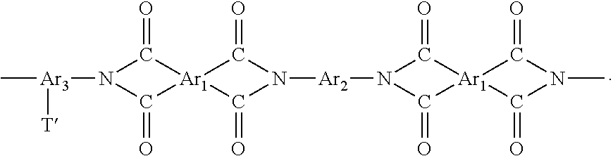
C[Ar3](N1C(=O)[Ar1]2(C1=O)C(=O)N([Ar2]N1C(=O)[Ar1]3(C1=O)C(=O)N(C)C3=O)C2=O)[T]
